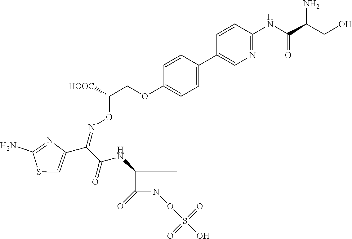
C1=C(C2=CN=C(NC(C(CO)N)=O)C=C2)C=CC(OCC([HOOC])ON=C(C2=CSC(N)=N2)C(NC2C(=O)N(OS(O)(=O)=O)C2(C)C)=O)=C1
